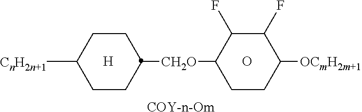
[COY-n-Om].O.C1(F)C(F)C([OCmH2m+1])CCC1[CH2O]C1CCC([CnH2n+1])CC1.[H]
